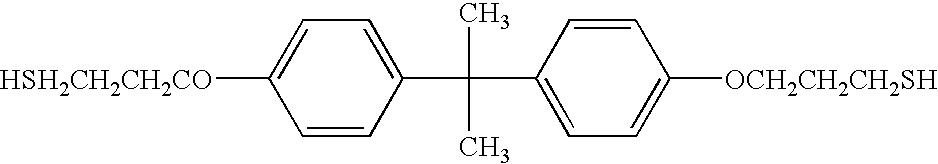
[HSH2CH2CH2CO]C1=CC=C(C(C2=CC=C([OCH2CH2CH2SH])C=C2)(C)C)C=C1
